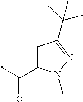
C1=C(C(=O)C)N(C)N=C1C(C)(C)C
